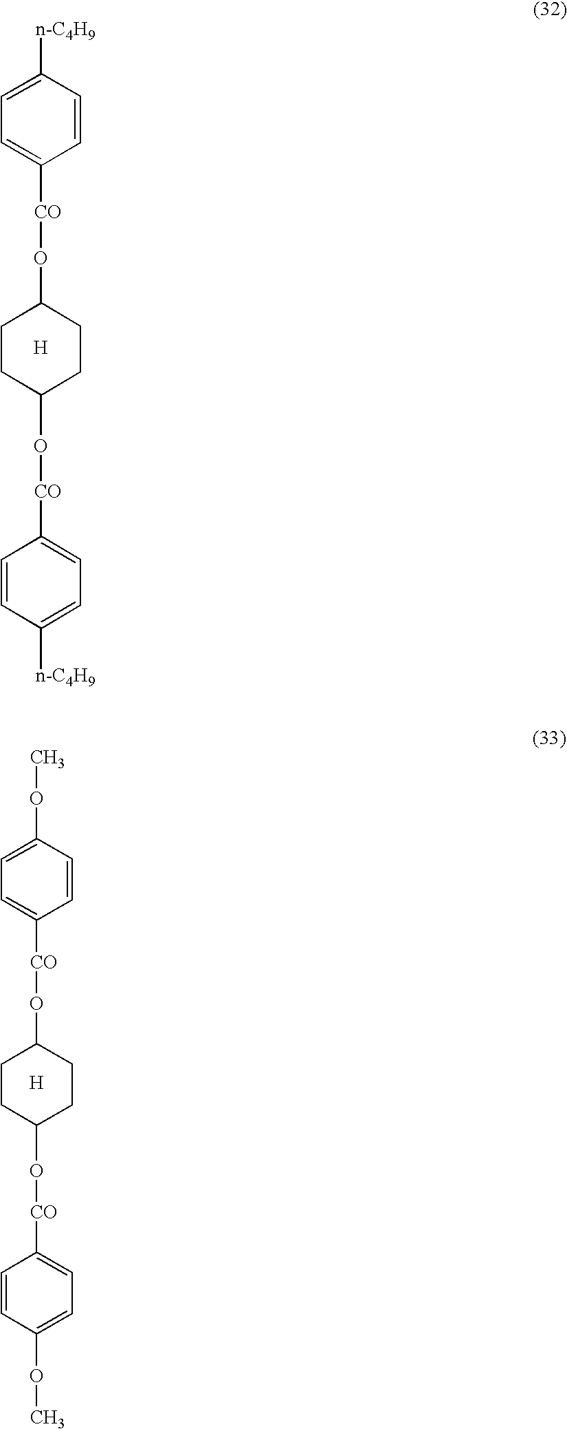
C1CC(O[CO]C2=CC=C([n-C4H9])C=C2)CCC1O[CO]C1=CC=C([n-C4H9])C=C1.[H].C1CC(O[CO]C2=CC=C(OC)C=C2)CCC1O[CO]C1=CC=C(OC)C=C1.[H]
